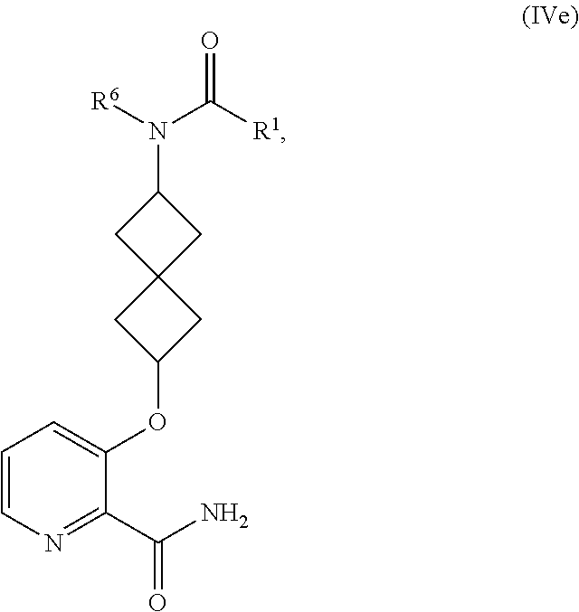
C1=CN=C(C(N)=O)C(OC2CC3(C2)CC(N([R6])C([R1])=O)C3)=C1
